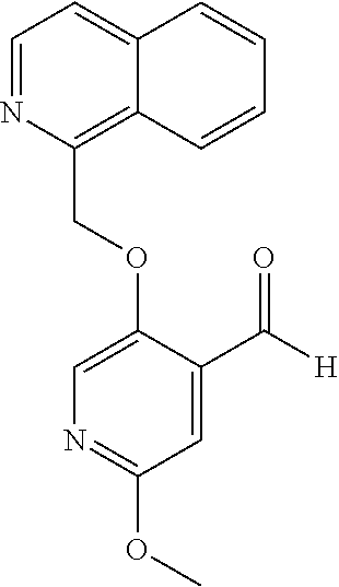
C(OC1=CN=C(OC)C=C1C([H])=O)C1=C2C(=CC=N1)C=CC=C2
